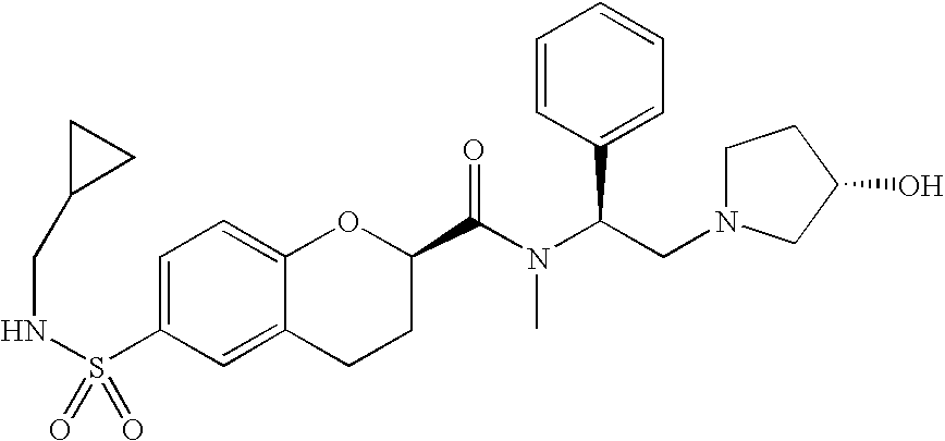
C(N(C(CN1CCC(O)C1)C1=CC=CC=C1)C)(=O)C1CCC2=CC(S(NCC3CC3)(=O)=O)=CC=C2O1
